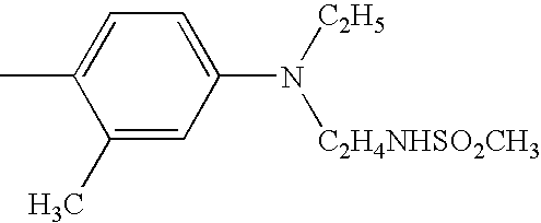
C1(C)=CC(N([C2H5])[C2H4NHSO2CH3])=CC=C1C
